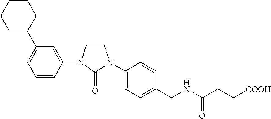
C1CN(C2=CC(C3CCCCC3)=CC=C2)C(=O)N1C1=CC=C(CNC(CC[COOH])=O)C=C1
